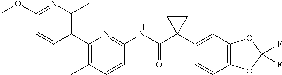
C1(OC)=NC(C)=C(C2=C(C)C=CC(NC(C3(C4=CC5=C(C=C4)OC(F)(F)O5)CC3)=O)=N2)C=C1
